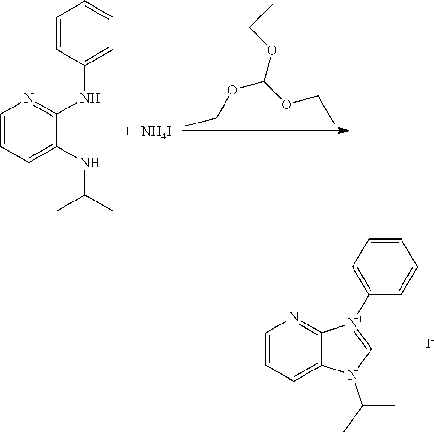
C1=CC=C(NC(C)C)C(NC2=CC=CC=C2)=N1.[NH4I].O(C(OCC)OCC)CC.C1=CC=C2C(=N1)[N+](C1=CC=CC=C1)=CN2C(C)C.[I-]
